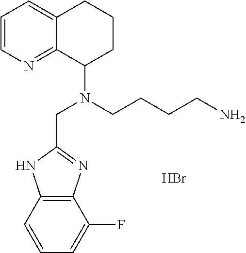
C1=CN=C2C(=C1)CCCC2N(CCCCN)CC1=NC2=C(N1)C=CC=C2F.Br
